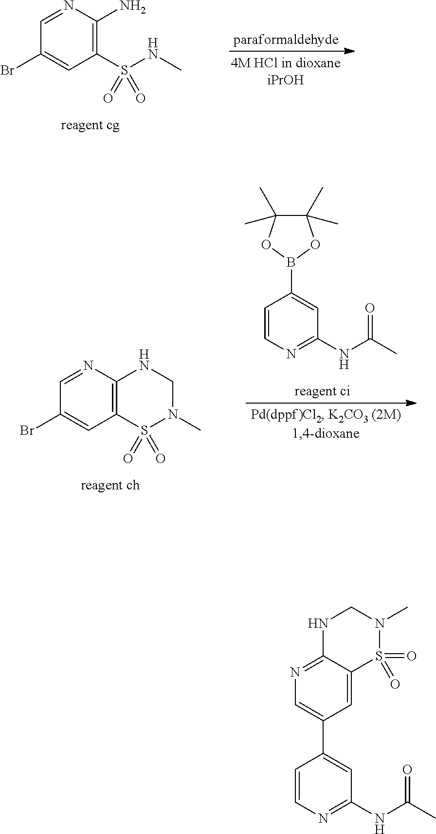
C1(S(NC)(=O)=O)=C(N)N=CC(Br)=C1.C1(NC(C)=O)=NC=CC(B2OC(C)(C)C(C)(C)O2)=C1.C12=C(N=CC(Br)=C1)NCN(C)S2(=O)=O.C1=CN=C(NC(C)=O)C=C1C1=CN=C2C(=C1)S(=O)(=O)N(C)CN2
